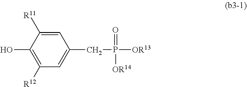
C1=C([R11])C(O)=C([R12])C=C1CP([OR13])(=O)[OR14]
